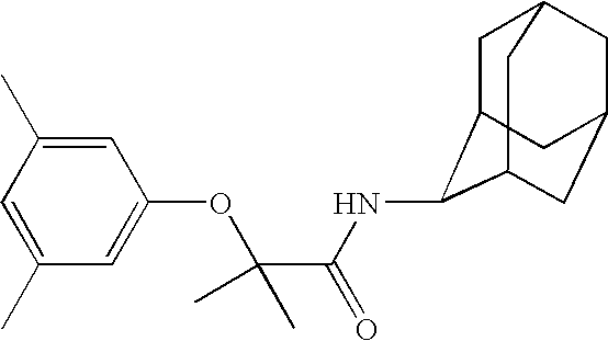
C1=C(C)C=C(OC(C(=O)NC2C3CC4CC(CC2C4)C3)(C)C)C=C1C
